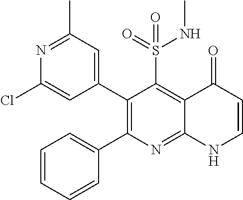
N1=C(C)C=C(C2=C(C3=CC=CC=C3)N=C3C(=C2S(=O)(NC)=O)C(=O)C=CN3)C=C1Cl
